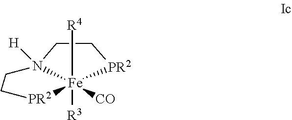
N12([H])[Fe]([CO])([R4])([R3])([PR2]CC1)[PR2]CC2
